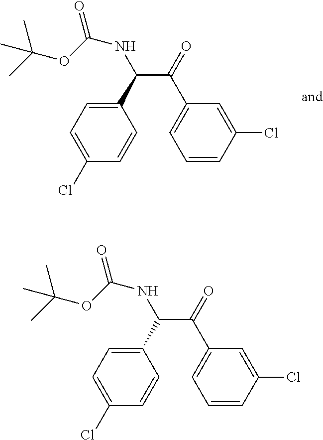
C(C(=O)C1=CC=CC(Cl)=C1)(NC(=O)OC(C)(C)C)C1=CC=C(Cl)C=C1.C(C(=O)C1=CC=CC(Cl)=C1)(NC(=O)OC(C)(C)C)C1=CC=C(Cl)C=C1
